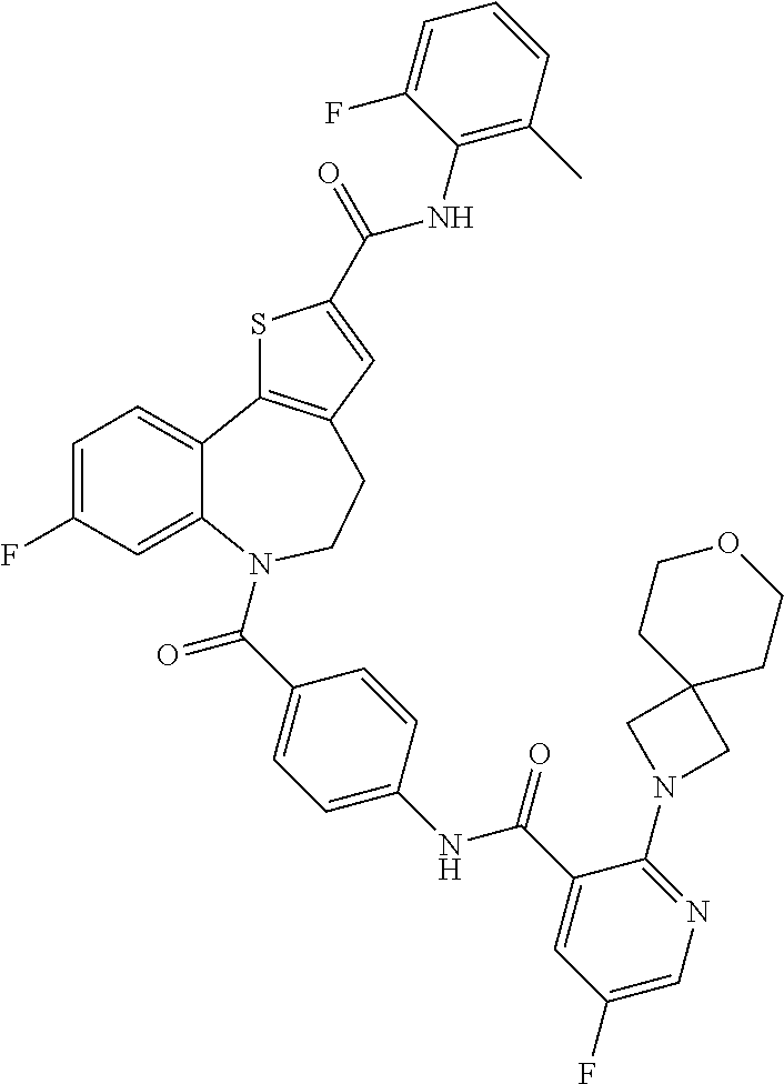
C1=C(F)C=C2C(=C1)C1=C(CCN2C(C2=CC=C(NC(C3=CC(F)=CN=C3N3CC4(C3)CCOCC4)=O)C=C2)=O)C=C(C(NC2=C(C)C=CC=C2F)=O)S1
